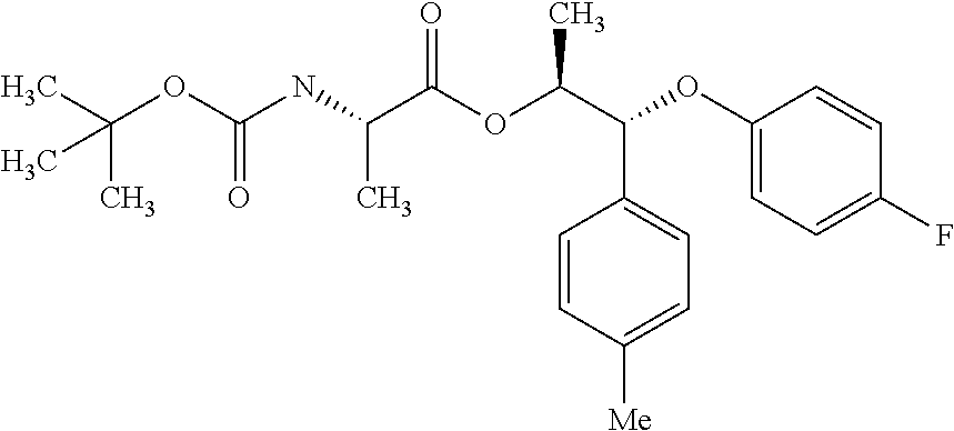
C(OC(NC(C(OC(C(C1=CC=C([Me])C=C1)OC1=CC=C(F)C=C1)C)=O)C)=O)(C)(C)C
